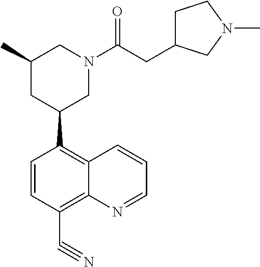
C1(C2CN(C(CC3CCN(C)C3)=O)CC(C)C2)=C2C(=C(C#N)C=C1)N=CC=C2
